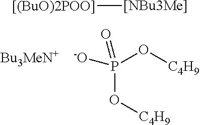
P(O[C4H9])(O[C4H9])(=O)[-O].[[(BuO)2POO]][[NBu3Me]]
